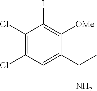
C1(Cl)=C(Cl)C=C(C(C)N)C([OMe])=C1I
